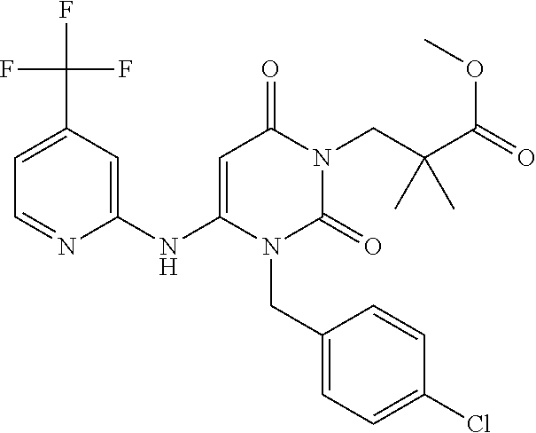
C1(NC2=CC(=O)N(CC(C(=O)OC)(C)C)C(=O)N2CC2=CC=C(Cl)C=C2)=CC(C(F)(F)F)=CC=N1
